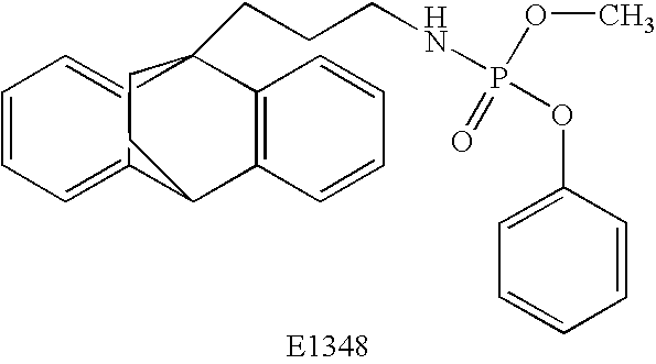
C1=CC=C2C(=C1)C1(CCCNP(OC3=CC=CC=C3)(OC)=O)C3=C(C2CC1)C=CC=C3
